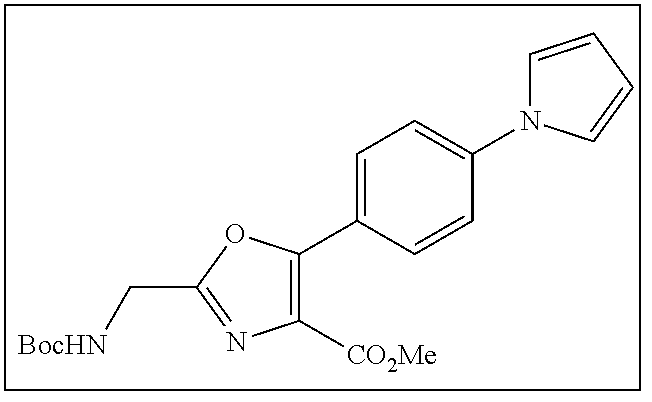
C1([CO2Me])=C(C2=CC=C(N3C=CC=C3)C=C2)OC(C[BocHN])=N1
